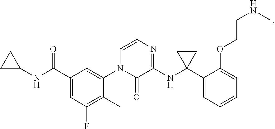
C1=C(C(NC2CC2)=O)C=C(N2C=CN=C(NC3(C4=CC=CC=C4OCCNC)CC3)C2=O)C(C)=C1F
